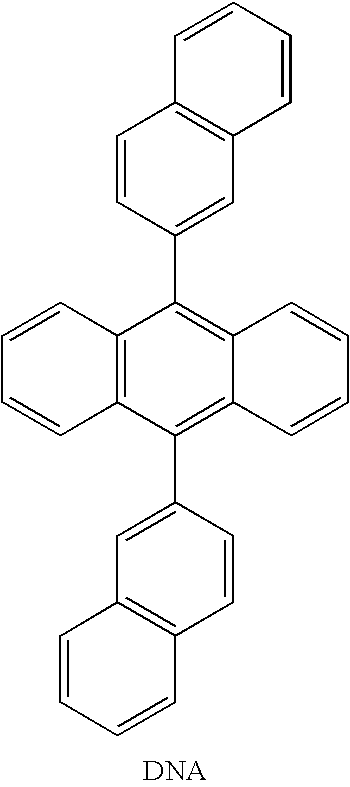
C12=C(C(C3=CC4=C(C=C3)C=CC=C4)=C3C(=C1C1=CC4=C(C=C1)C=CC=C4)C=CC=C3)C=CC=C2
